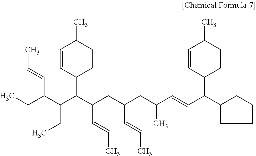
CCC(C(C(C(CC(CC(C=CC(C1CCCC1)C1CCC(C)C=C1)C)C=CC)C=CC)C1CCC(C)C=C1)CC)C=CC
